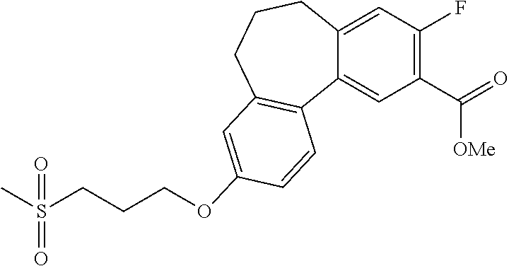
C12=CC(F)=C(C(=O)[OMe])C=C1C1=C(CCC2)C=C(OCCCS(C)(=O)=O)C=C1
